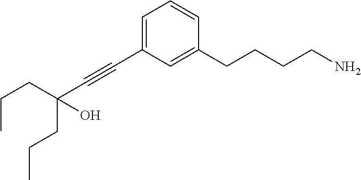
C(C#CC1=CC=CC(CCCCN)=C1)(CCC)(CCC)O
